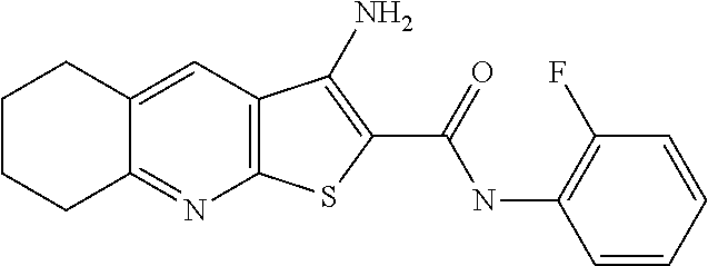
C12=C(C=C3C(=N1)CCCC3)C(N)=C(C(NC1=C(F)C=CC=C1)=O)S2
